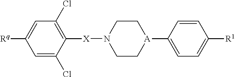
C1=C(Cl)C([X]N2CC[A](C3=CC=C([R1])C=C3)CC2)=C(Cl)C=C1[Rq]
